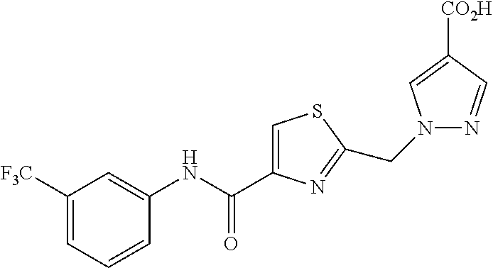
C1=C(C(NC2=CC([F3C])=CC=C2)=O)N=C(CN2N=CC([CO2H])=C2)S1
